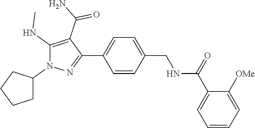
C1=CC=C([OMe])C(C(=O)NCC2=CC=C(C3=NN(C4CCCC4)C(NC)=C3C(=O)N)C=C2)=C1
